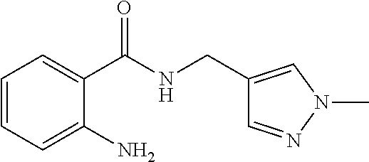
C1=CC=C(N)C(C(NCC2=CN(C)N=C2)=O)=C1
